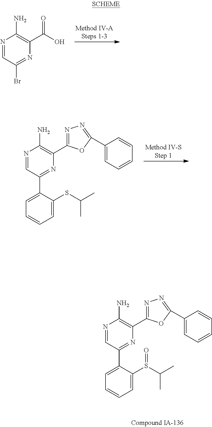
N1=CC(Br)=NC(C(O)=O)=C1N.N1=CC(C2=CC=CC=C2S(C(C)C)=O)=NC(C2=NN=C(C3=CC=CC=C3)O2)=C1N.N1=CC(C2=CC=CC=C2SC(C)C)=NC(C2=NN=C(C3=CC=CC=C3)O2)=C1N
